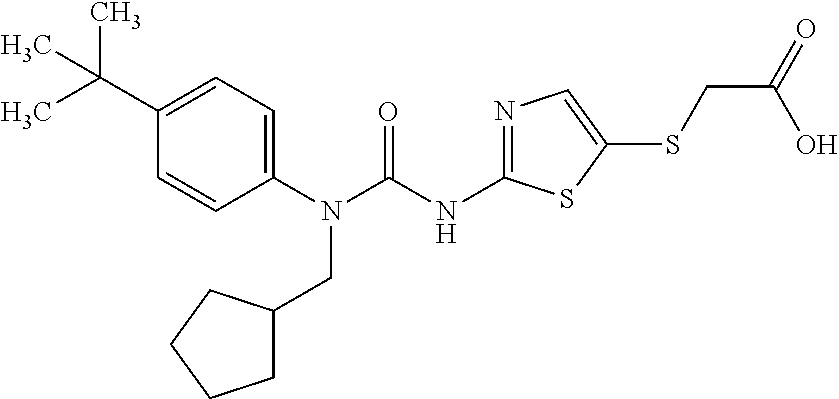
C1(N(CC2CCCC2)C(=O)NC2=NC=C(SCC(O)=O)S2)=CC=C(C(C)(C)C)C=C1
